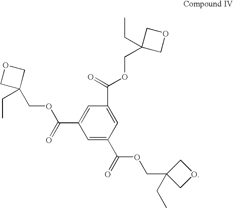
C1=C(C(=O)OCC2(CC)COC2)C=C(C(=O)OCC2(CC)COC2)C=C1C(=O)OCC1(CC)COC1
